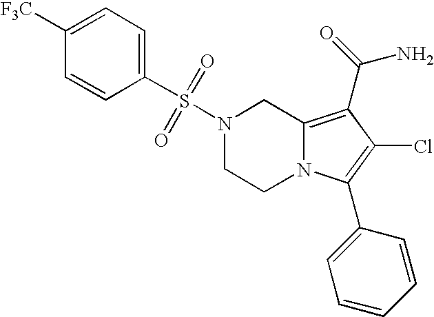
S(N1CCN2C(=C(C(N)=O)C(Cl)=C2C2=CC=CC=C2)C1)(=O)(=O)C1=CC=C([F3C])C=C1
